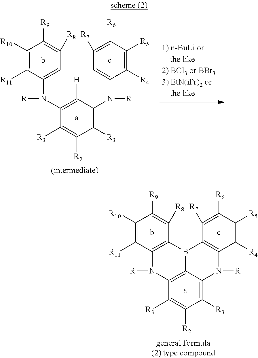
C12=C(B3C4=C(N1[R])C([R3])=C([R2])C([R3])=C4N([R])C1=C3C([R7])=C([R6])C([R5])=C1[R4])C([R8])=C([R9])C([R10])=C2[R11].C1(N(C2=C([H])C(N(C3=CC([R7])=C([R6])C([R5])=C3[R4])[R])=C([R3])C([R2])=C2[R3])[R])=CC([R8])=C([R9])C([R10])=C1[R11]
